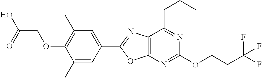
C12=C(N=C(OCCC(F)(F)F)N=C1CCC)OC(C1=CC(C)=C(OCC(O)=O)C(C)=C1)=N2
